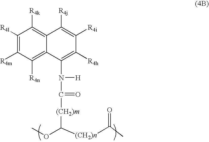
C12=C([R4k])C([R4l])=C([R4m])C([R4n])=C1C(N([H])C(=O)[(CH2)m]C(OC)[(CH2)n]C(=O)C)=C([R4h])C([R4i])=C2[R4j]
